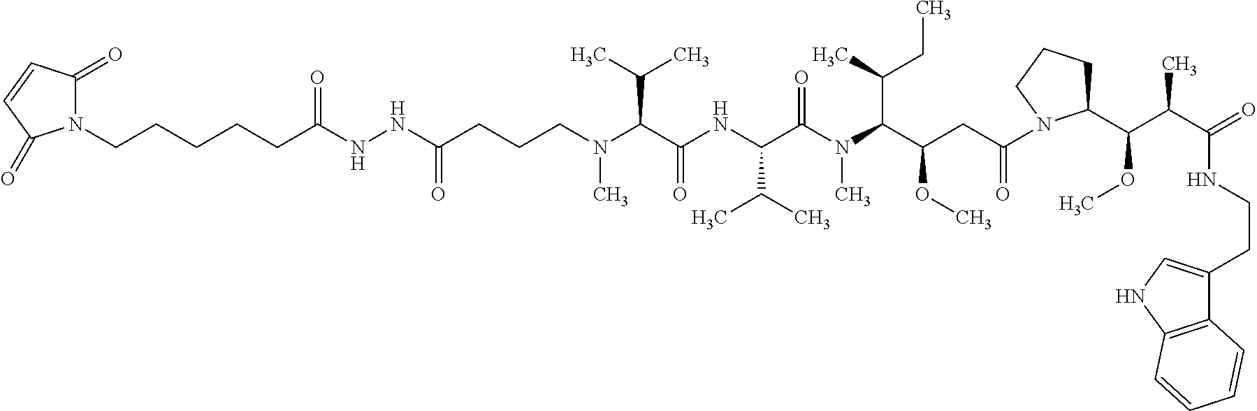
N(C)(C(C(NC(C(N(C(C(CC(N1C(C(C(C(=O)NCCC2=CNC3=C2C=CC=C3)C)OC)CCC1)=O)OC)C(C)CC)C)=O)C(C)C)=O)C(C)C)CCCC(NNC(=O)CCCCCN1C(=O)C=CC1=O)=O
